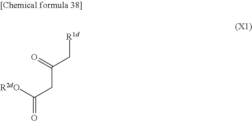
C(CC(C[R1d])=O)([R2dO])=O
